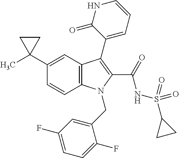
C12=C(C=C(C3(C)CC3)C=C1)C(C1=CC=CNC1=O)=C(C(=O)NS(C1CC1)(=O)=O)N2CC1=CC(F)=CC=C1F
